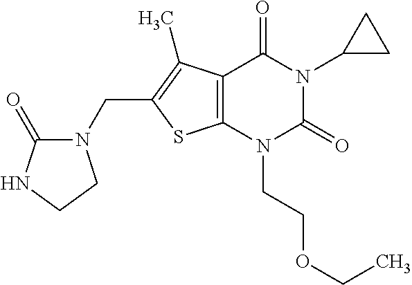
C12=C(N(CCOCC)C(=O)N(C3CC3)C1=O)SC(CN1C(=O)NCC1)=C2C
